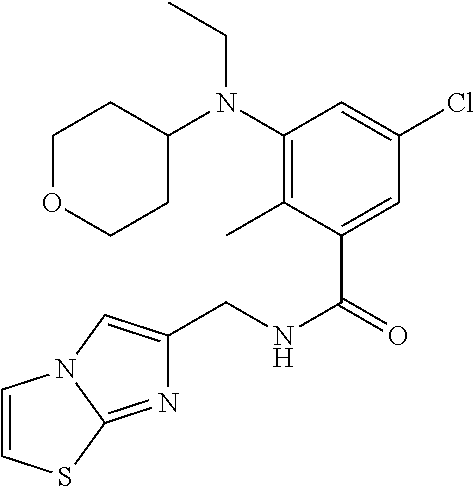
N(C(C1=CC(Cl)=CC(N(CC)C2CCOCC2)=C1C)=O)CC1=CN2C(=N1)SC=C2
